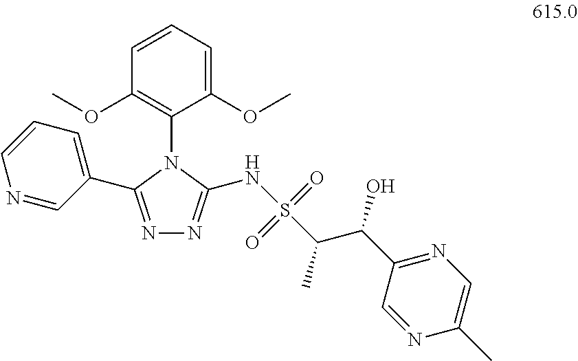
N1=C(C2=CC=CN=C2)N(C2=C(OC)C=CC=C2OC)C(NS(C(C)C(O)C2=NC=C(C)N=C2)(=O)=O)=N1
